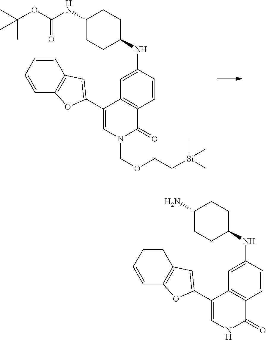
C1(NC(OC(C)(C)C)=O)CCC(NC2=CC3=C(C=C2)C(=O)N(COCC[Si](C)(C)C)C=C3C2=CC3=C(C=CC=C3)O2)CC1.C1(N)CCC(NC2=CC3=C(C=C2)C(=O)NC=C3C2=CC3=C(C=CC=C3)O2)CC1
